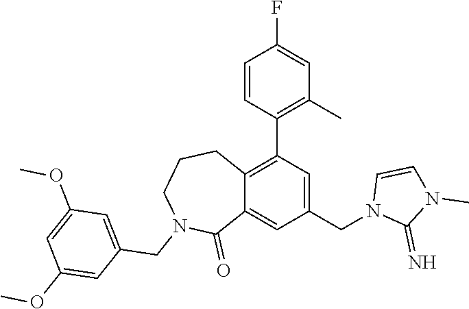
C12=CC(CN3C(=N)N(C)C=C3)=CC(C3=C(C)C=C(F)C=C3)=C1CCCN(CC1=CC(OC)=CC(OC)=C1)C2=O
